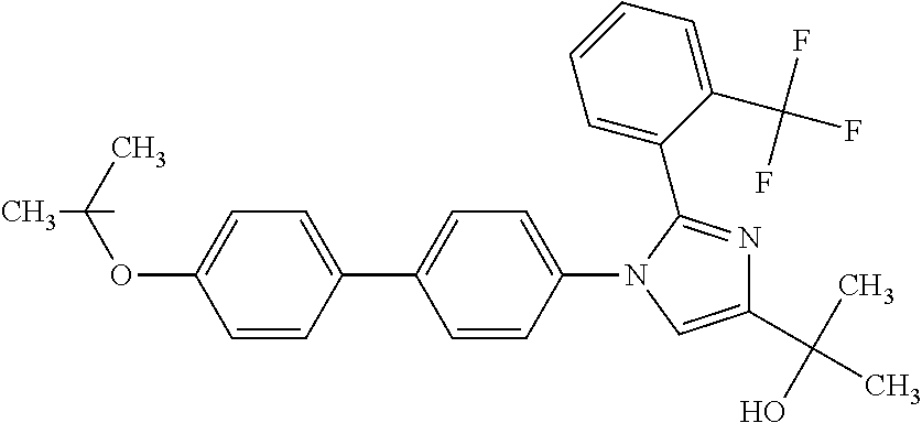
C1=CC(C2=CC=C(N3C(C4=CC=CC=C4C(F)(F)F)=NC(C(C)(O)C)=C3)C=C2)=CC=C1OC(C)(C)C
